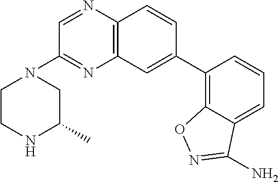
C12=C(C=C(C3=C4C(=CC=C3)C(N)=NO4)C=C1)N=C(N1CCNC(C)C1)C=N2
